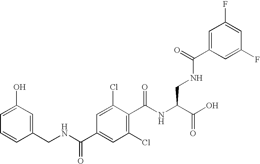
C1(O)=CC=CC(CNC(C2=CC(Cl)=C(C(NC(C(O)=O)CNC(=O)C3=CC(F)=CC(F)=C3)=O)C(Cl)=C2)=O)=C1
